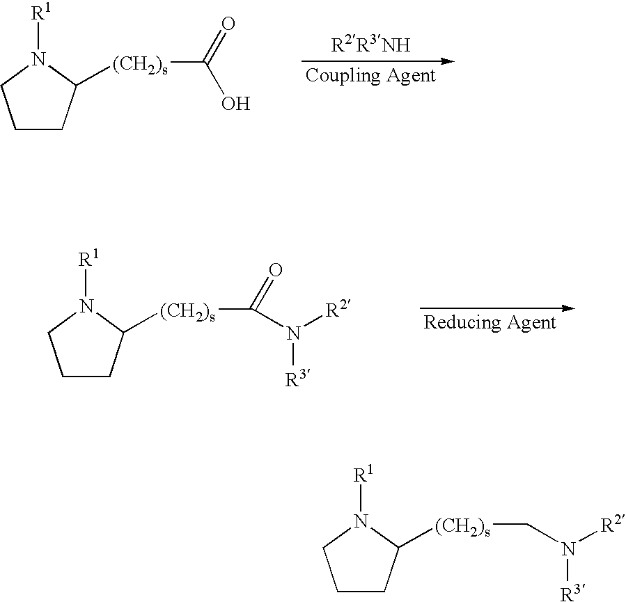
C1CC([(CH2)s]C(=O)O)N([R1])C1.C1CC([(CH2)s]C(=O)N([R2])[R3])N([R1])C1.C1CC([(CH2)s]CN([R2])[R3])N([R1])C1
